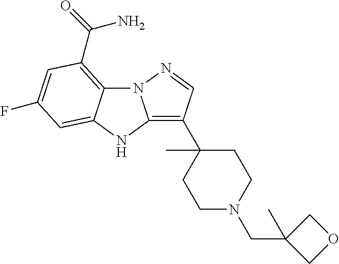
N12C3=C(C(=O)N)C=C(F)C=C3NC1=C(C1(C)CCN(CC3(C)COC3)CC1)C=N2
